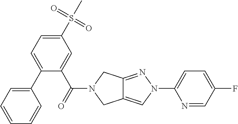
C1(C2=CC=C(S(=O)(C)=O)C=C2C(=O)N2CC3=CN(C4=CC=C(F)C=N4)N=C3C2)=CC=CC=C1
